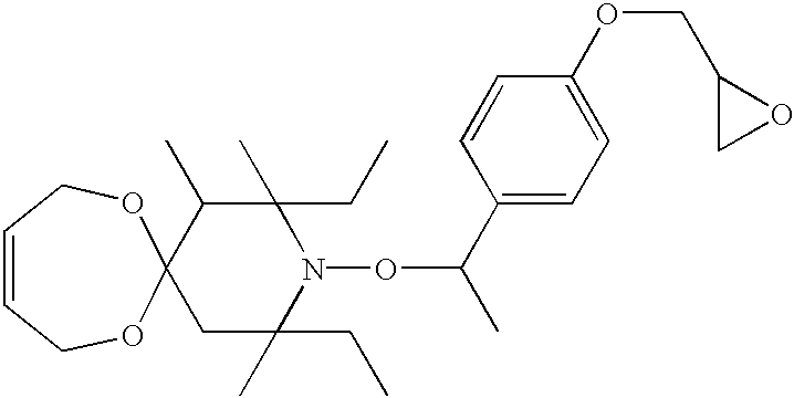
C1C(C)(CC)N(OC(C)C2=CC=C(OCC3CO3)C=C2)C(C)(CC)C(C)C12OCC=CCO2
